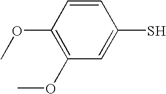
C1=CC(OC)=C(OC)C=C1S
